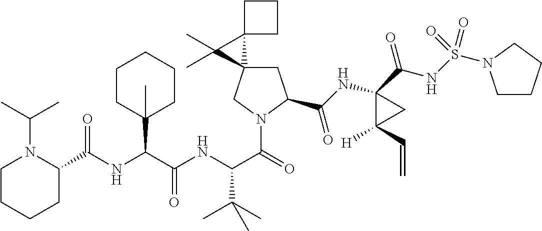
C1(C(NC(C(NC(C(=O)N2CC3(CC2C(NC2(C(=O)NS(=O)(=O)N4CCCC4)C([H])(C=C)C2)=O)C2(C3(C)C)CCC2)C(C)(C)C)=O)C2(C)CCCCC2)=O)N(C(C)C)CCCC1
